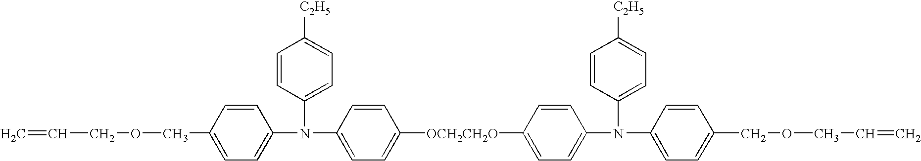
C=CCOCC1=CC=C(N(C2=CC=C([C2H5])C=C2)C2=CC=C([OCH2CH2O]C3=CC=C(N(C4=CC=C([C2H5])C=C4)C4=CC=C(COCC=C)C=C4)C=C3)C=C2)C=C1
